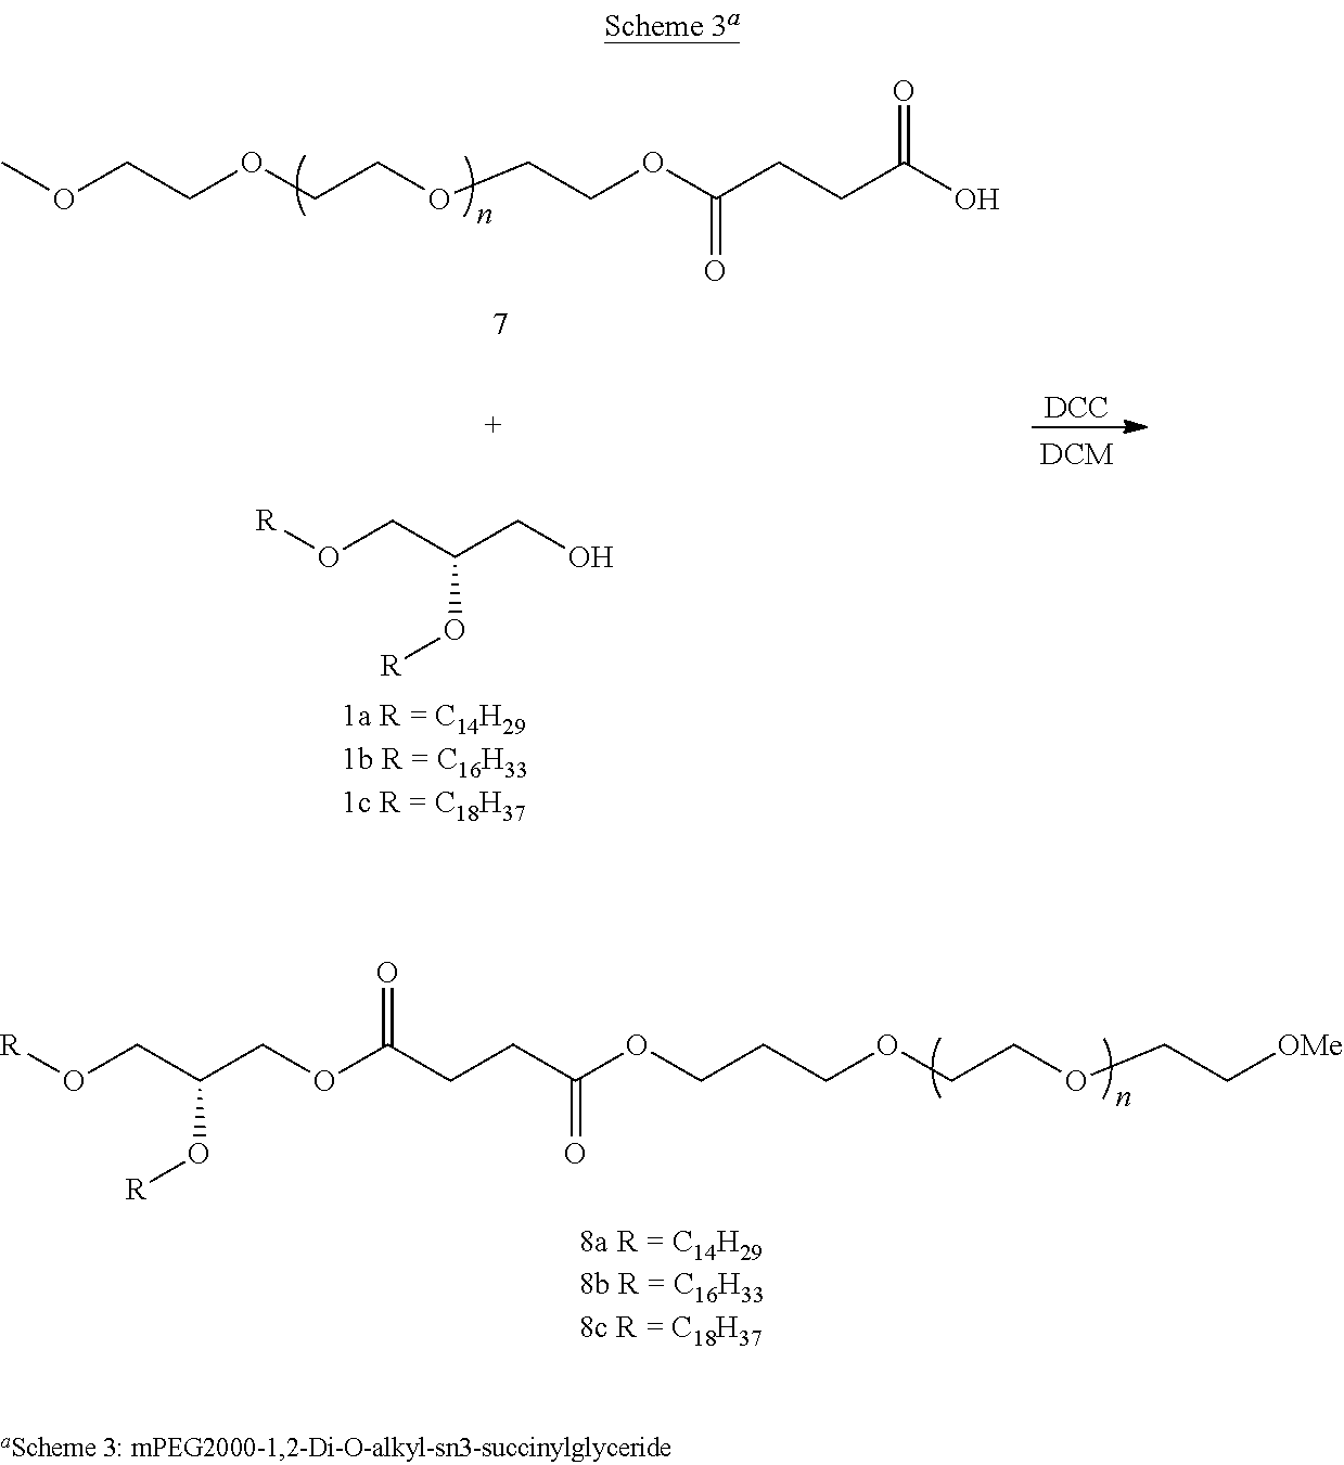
O=C(O)CCC(OCCOCCOCCOC)=O.C(O[R])(CO[R])CO.[DCC].[R]OCC(COC(CCC(OCCCOCCOCC[OMe])=O)=O)O[R]
